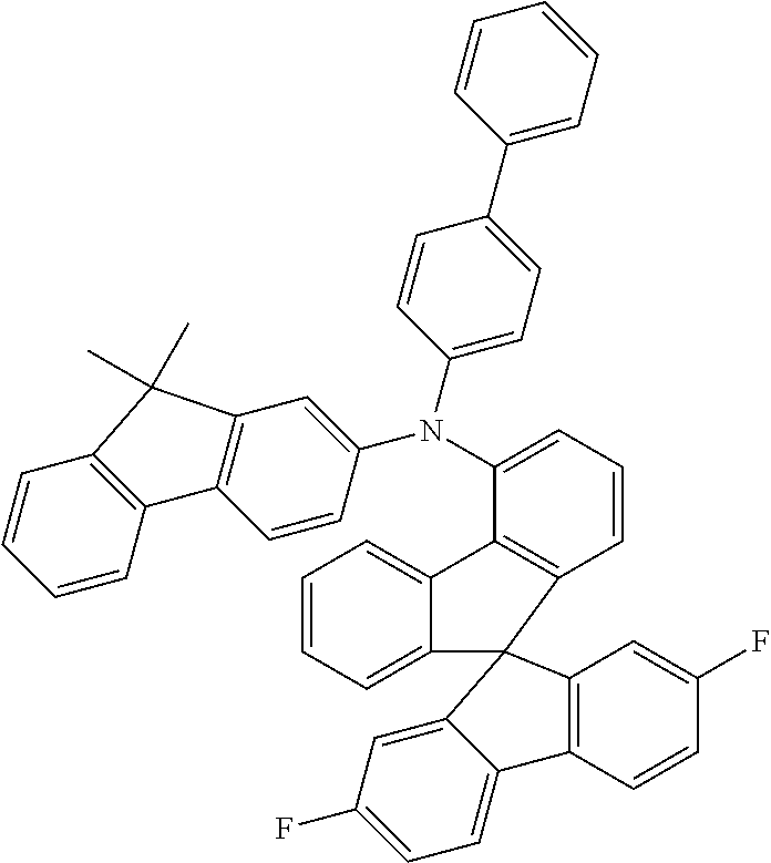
C1=CC=C2C(=C1)C1=C(C=CC=C1N(C1=CC3=C(C=C1)C1=C(C=CC=C1)C3(C)C)C1=CC=C(C3=CC=CC=C3)C=C1)C21C2=C(C=CC(F)=C2)C2=CC=C(F)C=C21
